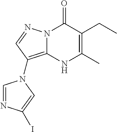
N12C(=C(N3C=NC(I)=C3)C=N1)NC(C)=C(CC)C2=O
